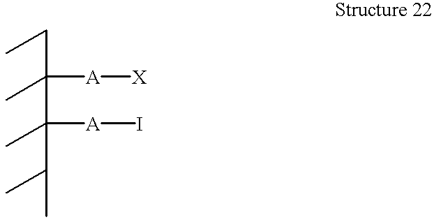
CCC(C(C)(C(C)C)[A]I)(C)[A][X]
